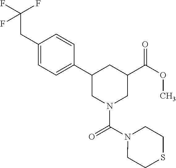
C1(CC(F)(F)F)=CC=C(C2CN(C(=O)N3CCSCC3)CC(C(=O)OC)C2)C=C1
